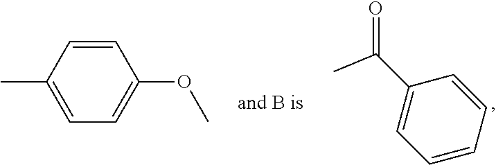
C1(C(=O)C)=CC=CC=C1.C1=CC(C)=CC=C1OC
